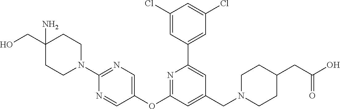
C1(Cl)=CC(C2=CC(CN3CCC(CC(O)=O)CC3)=CC(OC3=CN=C(N4CCC(CO)(N)CC4)N=C3)=N2)=CC(Cl)=C1
